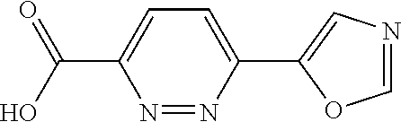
N1=NC(C2=CN=CO2)=CC=C1C(O)=O
